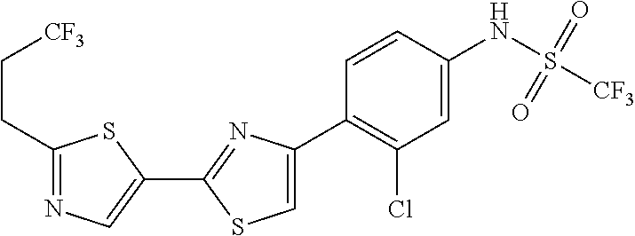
C1(C2=NC(C3=C(Cl)C=C(NS([CF3])(=O)=O)C=C3)=CS2)=CN=C(CC[CF3])S1
